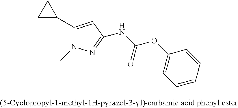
C1(C2CC2)=CC(NC(OC2=CC=CC=C2)=O)=NN1C
